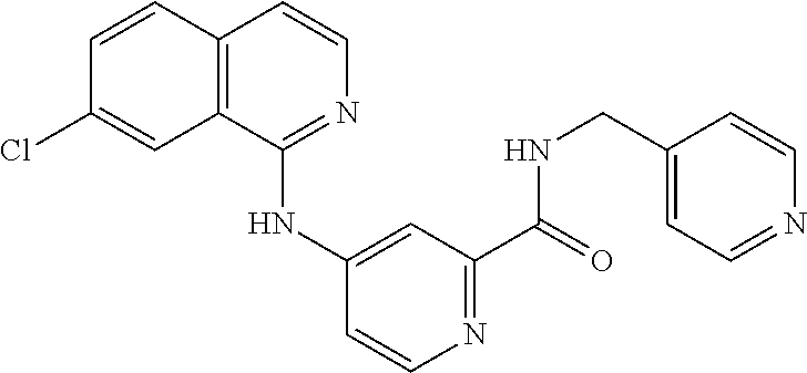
C12=C(C(NC3=CC(C(=O)NCC4=CC=NC=C4)=NC=C3)=NC=C1)C=C(Cl)C=C2
